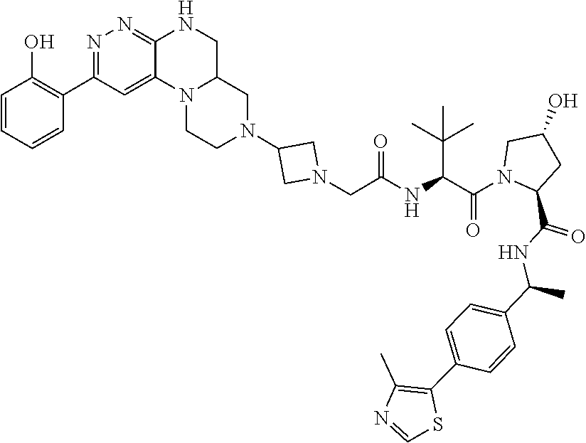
C1(C(NC(C2=CC=C(C3=C(C)N=CS3)C=C2)C)=O)CC(O)CN1C(C(NC(CN1CC(N2CC3N(C4=CC(C5=C(O)C=CC=C5)=NN=C4NC3)CC2)C1)=O)C(C)(C)C)=O
